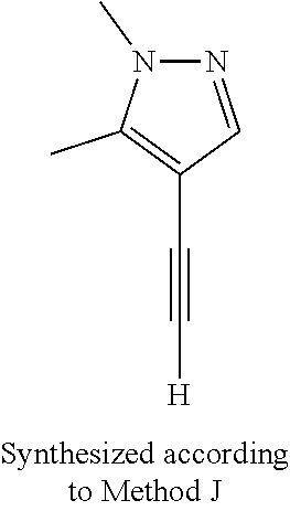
C1(C#C[H])=C(C)N(C)N=C1
